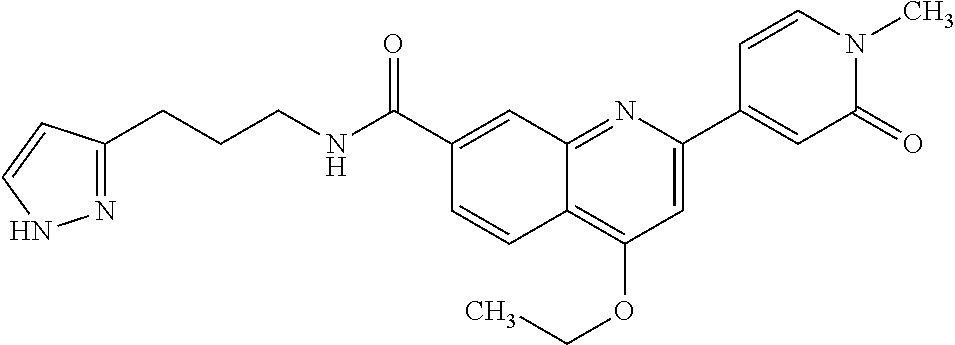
C1(C(NCCCC2=NNC=C2)=O)=CC2=NC(C3=CC(=O)N(C)C=C3)=CC(OCC)=C2C=C1
